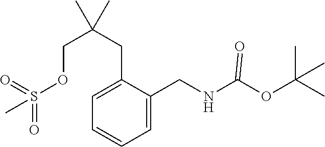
C1=C(CNC(OC(C)(C)C)=O)C(CC(COS(C)(=O)=O)(C)C)=CC=C1
